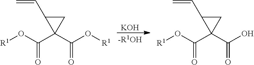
[KOH].[-R1OH].[R1]OC(C1(C(O[R1])=O)CC1C=C)=O.[R1]OC(C1(C(O)=O)CC1C=C)=O
